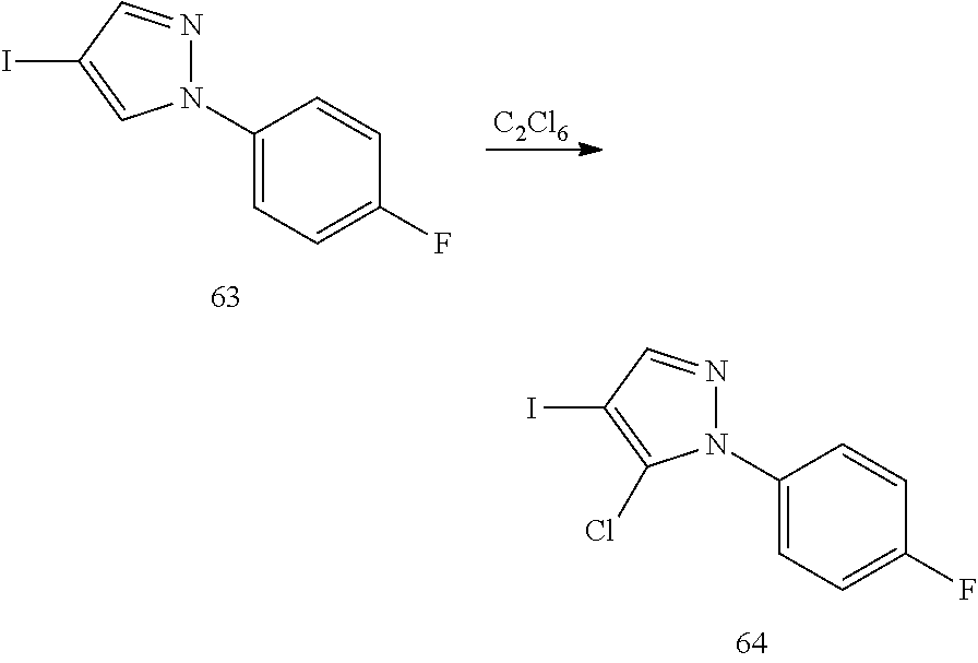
N1(C2=CC=C(F)C=C2)N=CC(I)=C1.[C2Cl6].N1(C2=CC=C(F)C=C2)N=CC(I)=C1Cl
